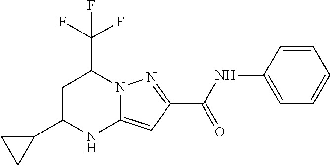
C1C(C2CC2)NC2=CC(C(NC3=CC=CC=C3)=O)=NN2C1C(F)(F)F
